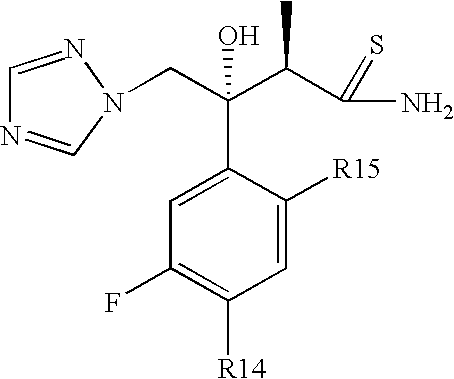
C1(F)=C([R14])C=C([R15])C(C(C(C(N)=S)C)(CN2C=NC=N2)O)=C1
